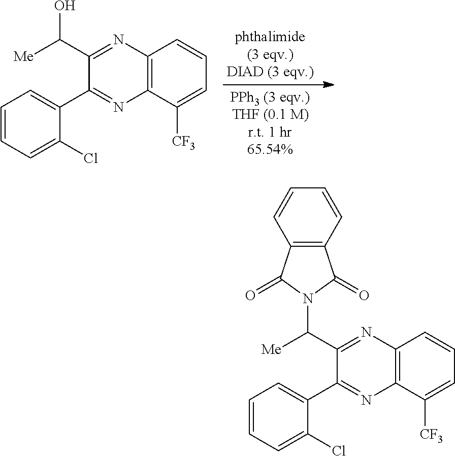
C12=C(C([CF3])=CC=C1)N=C(C1=CC=CC=C1Cl)C(C(O)[Me])=N2.C12=C(C([CF3])=CC=C1)N=C(C1=CC=CC=C1Cl)C(C(N1C(=O)C3=C(C1=O)C=CC=C3)[Me])=N2
